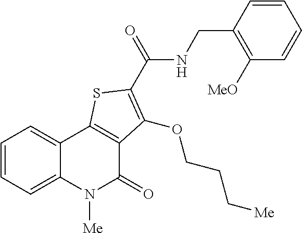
C1=CC=C2C(=C1)C1=C(C(=O)N2[Me])C(OCCC[Me])=C(C(NCC2=C([MeO])C=CC=C2)=O)S1
